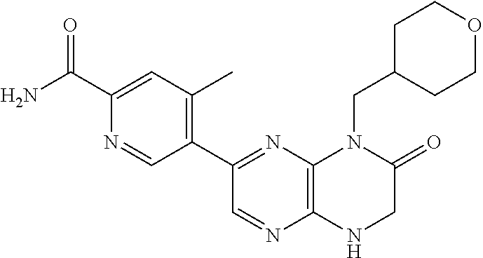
C1(C2=NC3=C(N=C2)NCC(=O)N3CC2CCOCC2)=C(C)C=C(C(N)=O)N=C1
